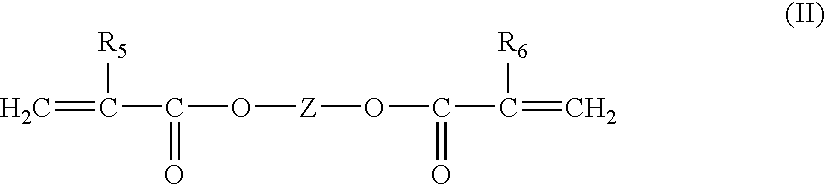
C=C([R5])C(=O)O[Z]OC(C(=C)[R6])=O
